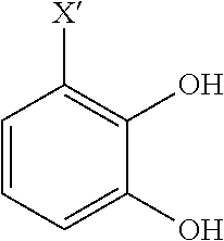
C1=CC=C(O)C(O)=C1[X]
